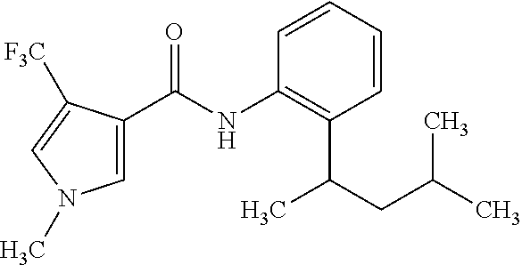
C(NC1=C(C(CC(C)C)C)C=CC=C1)(=O)C1=CN(C)C=C1[F3C]
